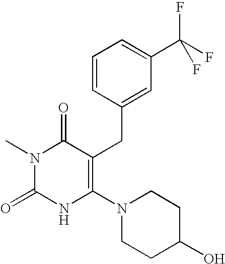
N1(C)C(=O)NC(N2CCC(O)CC2)=C(CC2=CC(C(F)(F)F)=CC=C2)C1=O
